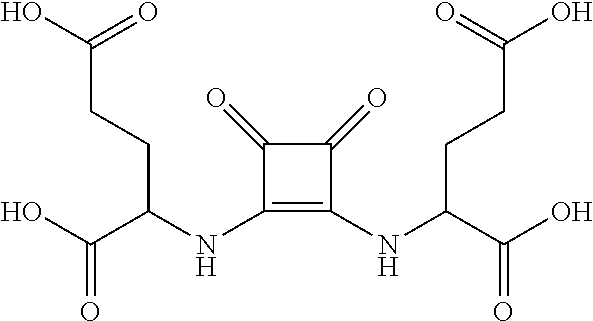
C(C(NC1=C(NC(C(O)=O)CCC(O)=O)C(=O)C1=O)CCC(O)=O)(O)=O
